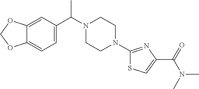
C12=CC(C(N3CCN(C4=NC(C(=O)N(C)C)=CS4)CC3)C)=CC=C1OCO2
